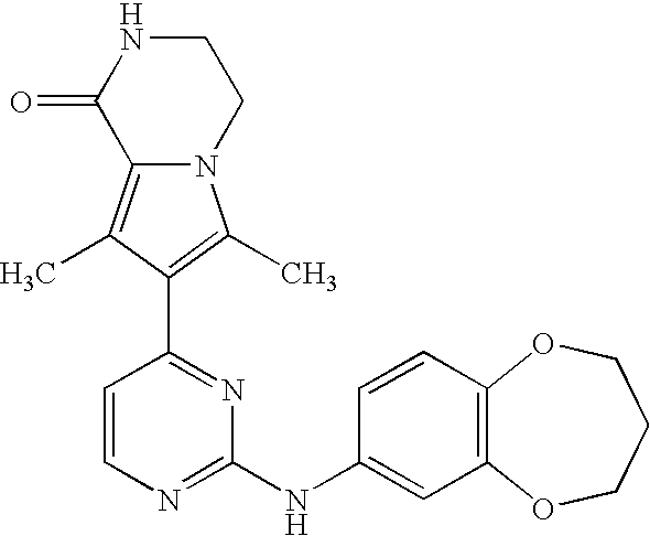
N12C(=C(C)C(C3=NC(NC4=CC5=C(C=C4)OCCCO5)=NC=C3)=C1C)C(=O)NCC2
